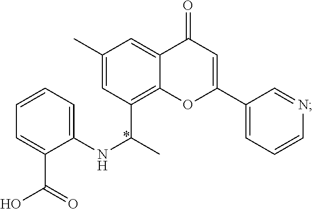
C1=CC=C(NC(C)C2=C3C(=CC(C)=C2)C(=O)C=C(C2=CC=CN=C2)O3)C(C(=O)O)=C1
